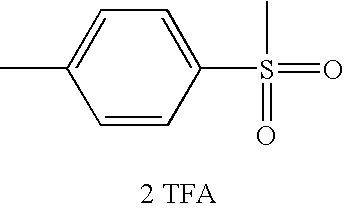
[2 TFA].C1(C)=CC=C(S(C)(=O)=O)C=C1
